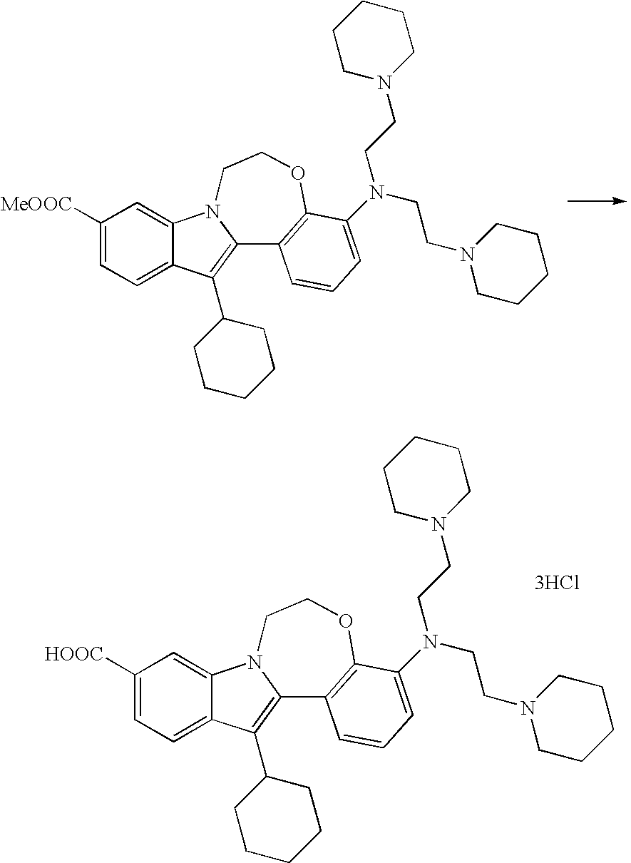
C1([MeOOC])=CC=C2C(=C1)N1C(=C2C2CCCCC2)C2=C(OCC1)C(N(CCN1CCCCC1)CCN1CCCCC1)=CC=C2.C1([HOOC])=CC=C2C(=C1)N1C(=C2C2CCCCC2)C2=C(OCC1)C(N(CCN1CCCCC1)CCN1CCCCC1)=CC=C2.[3HCl]
